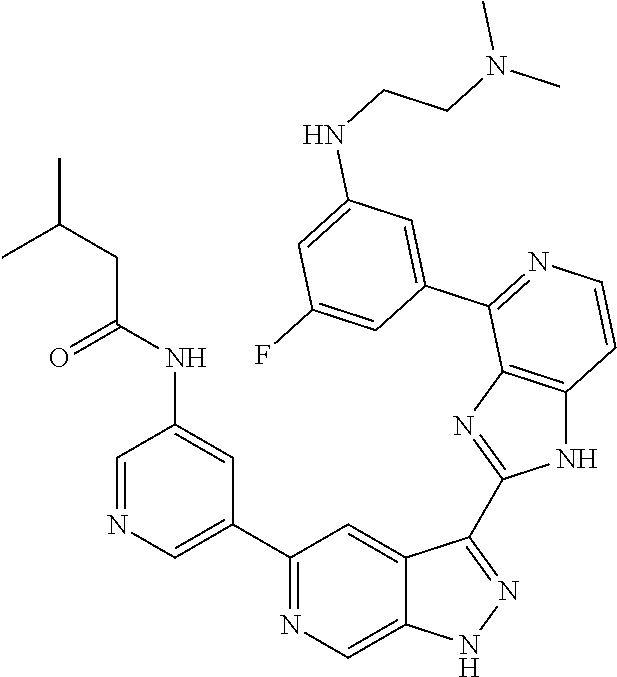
C1=NC=C(C2=NC=C3C(=C2)C(C2=NC4=C(N2)C=CN=C4C2=CC(NCCN(C)C)=CC(F)=C2)=NN3)C=C1NC(CC(C)C)=O
